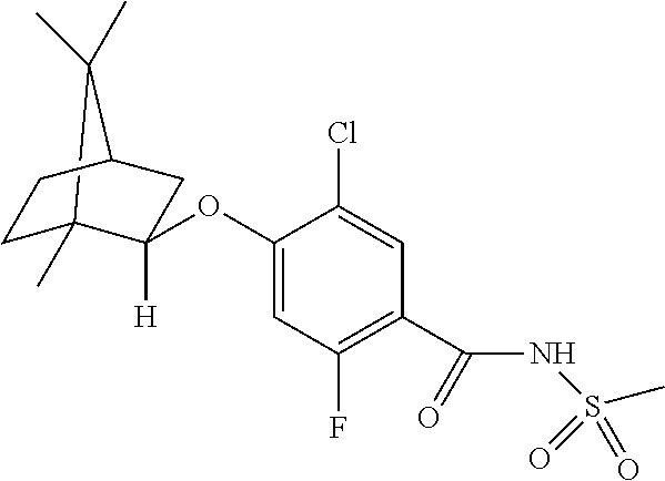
C12(C)C(C)(C)C(CC1)CC2(OC1=CC(F)=C(C(NS(=O)(=O)C)=O)C=C1Cl)[H]
